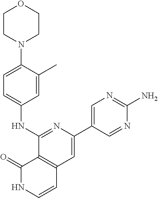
C1CN(C2=CC=C(NC3=NC(C4=CN=C(N)N=C4)=CC4=C3C(=O)NC=C4)C=C2C)CCO1
